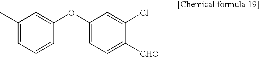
C1(C)=CC=CC(OC2=CC=C([CHO])C(Cl)=C2)=C1
